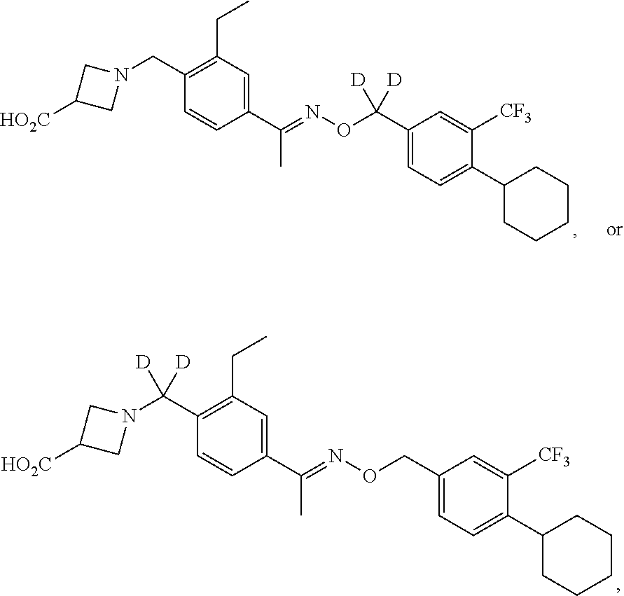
C1=CC(C(=NOCC2=CC=C(C3CCCCC3)C([CF3])=C2)C)=CC(CC)=C1C(N1CC([HO2C])C1)([D])[D].C1=CC(C(=NOC(C2=CC=C(C3CCCCC3)C([CF3])=C2)([D])[D])C)=CC(CC)=C1CN1CC([HO2C])C1
